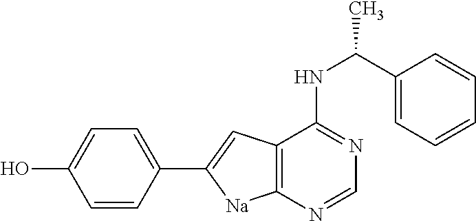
C1(C2=CC3=C([Na]2)N=CN=C3NC(C)C2=CC=CC=C2)=CC=C(O)C=C1
